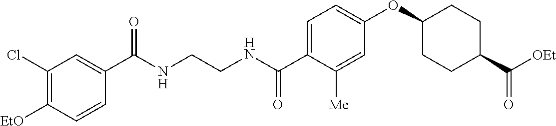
C1(Cl)=C([EtO])C=CC(C(NCCNC(C2=CC=C(OC3CCC(C([OEt])=O)CC3)C=C2[Me])=O)=O)=C1
